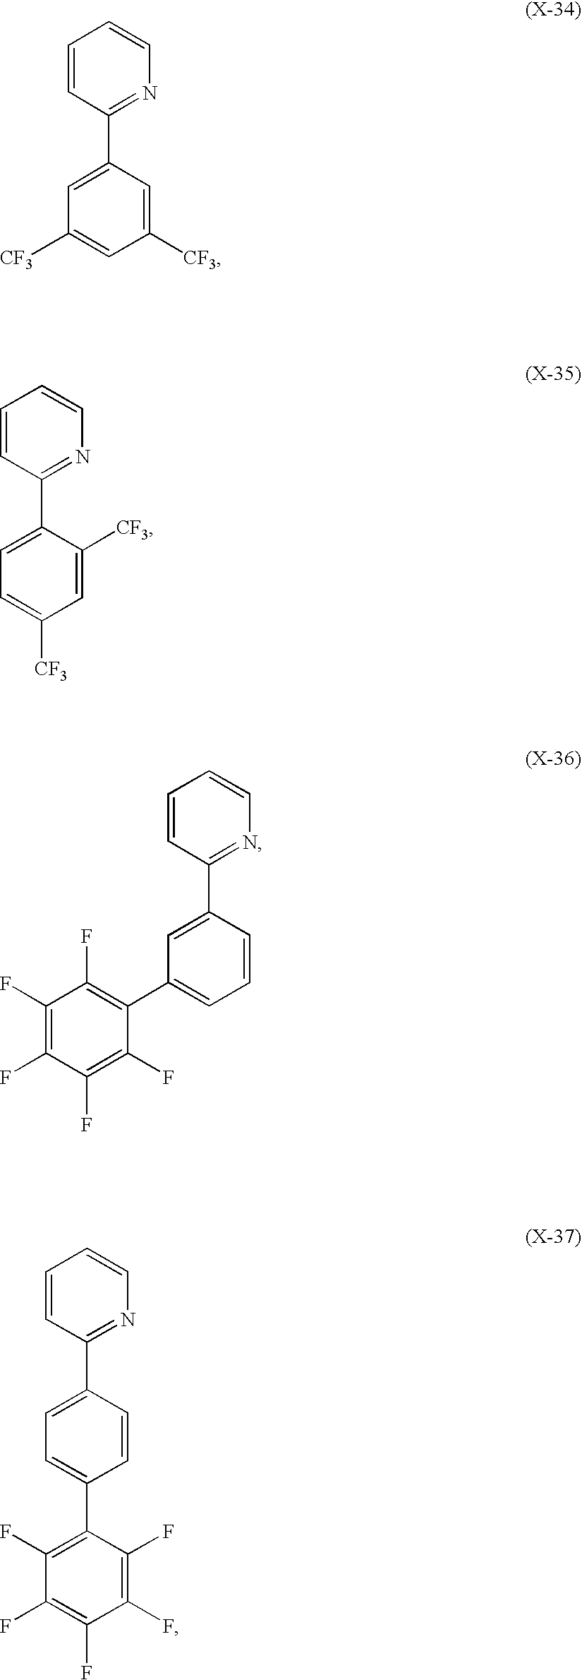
C1=CC(C2=CC([CF3])=CC([CF3])=C2)=NC=C1.C1=CC(C2=CC=C([CF3])C=C2[CF3])=NC=C1.C1(F)=C(F)C(F)=C(F)C(C2=CC=CC(C3=NC=CC=C3)=C2)=C1F.C1=CC(C2=CC=C(C3=C(F)C(F)=C(F)C(F)=C3F)C=C2)=NC=C1
